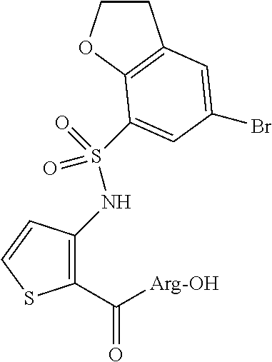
C1(C([Arg-OH])=O)=C(NS(=O)(=O)C2=CC(Br)=CC3=C2OCC3)C=CS1
